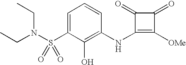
CCN(S(C1=CC=CC(NC2=C([OMe])C(=O)C2=O)=C1O)(=O)=O)CC
